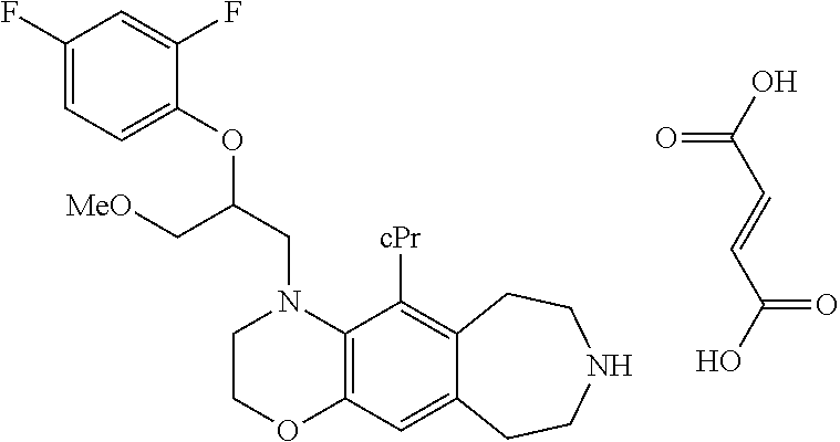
C(=CC(O)=O)C(=O)O.C12=C(C=C3C(=C1[cPr])CCNCC3)OCCN2CC(OC1=CC=C(F)C=C1F)C[MeO]
